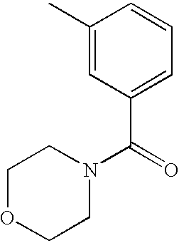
C1(C)=CC(C(=O)N2CCOCC2)=CC=C1
